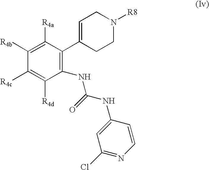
C1([R4b])=C([R4a])C(C2=CCN([R8])CC2)=C(NC(NC2=CC(Cl)=NC=C2)=O)C([R4d])=C1[R4c]
